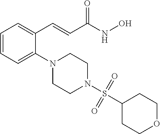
C1=CC=C(N2CCN(S(=O)(=O)C3CCOCC3)CC2)C(C=CC(NO)=O)=C1
